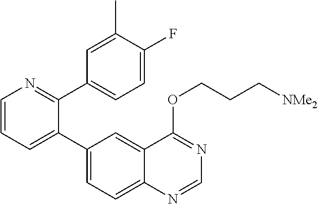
C1=CN=C(C2=CC=C(F)C(C)=C2)C(C2=CC=C3C(=C2)C(OCCC[NMe2])=NC=N3)=C1
